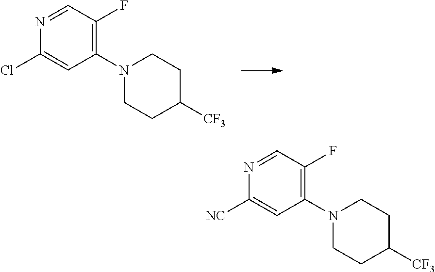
C1(N2CCC([CF3])CC2)=C(F)C=NC(Cl)=C1.C1(N2CCC([CF3])CC2)=C(F)C=NC([NC])=C1
